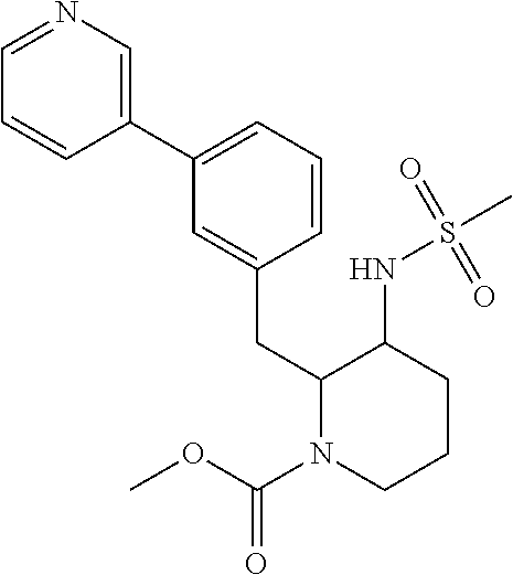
C1=C(CC2N(C(OC)=O)CCCC2NS(C)(=O)=O)C=CC=C1C1=CN=CC=C1
